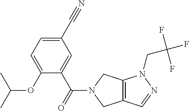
O(C1=CC=C(C#N)C=C1C(=O)N1CC2=C(C1)N(CC(F)(F)F)N=C2)C(C)C
